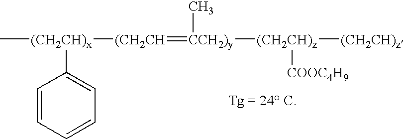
C[(CH2CH)x]([(CH2CH]=[CCH2)y](C)[(CH2CH)z]([(CH2CH)z])[COOC4H9])C1=CC=CC=C1
